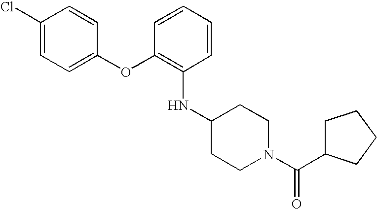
C1(Cl)=CC=C(OC2=C(NC3CCN(C(C4CCCC4)=O)CC3)C=CC=C2)C=C1
